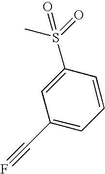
C1(S(=O)(C)=O)=CC(C#F)=CC=C1
